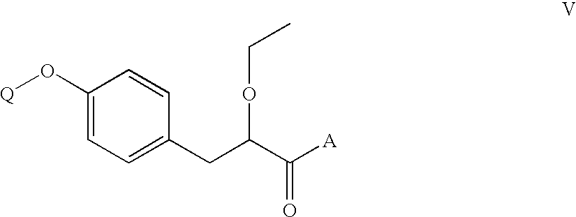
C1(O[Q])=CC=C(CC(C([A])=O)OCC)C=C1
